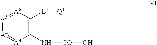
[A6]1=[A5][A4]=[A3]C(N[CO]O)=C1[L1][Q1]
